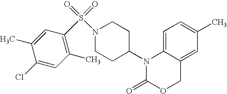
C1=C2C(=CC(C)=C1)COC(=O)N2C1CCN(S(=O)(=O)C2=C(C)C=C(Cl)C(C)=C2)CC1
